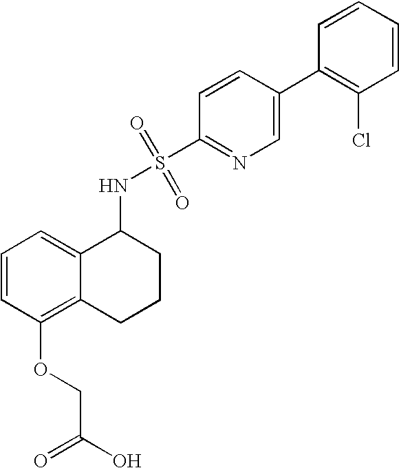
C1(NS(=O)(=O)C2=NC=C(C3=C(Cl)C=CC=C3)C=C2)C2=CC=CC(OCC(=O)O)=C2CCC1
